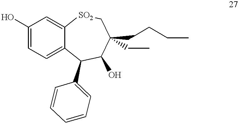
C1(O)=CC=C2C(=C1)[SO2]CC(CC)(CCCC)C(O)C2C1=CC=CC=C1
